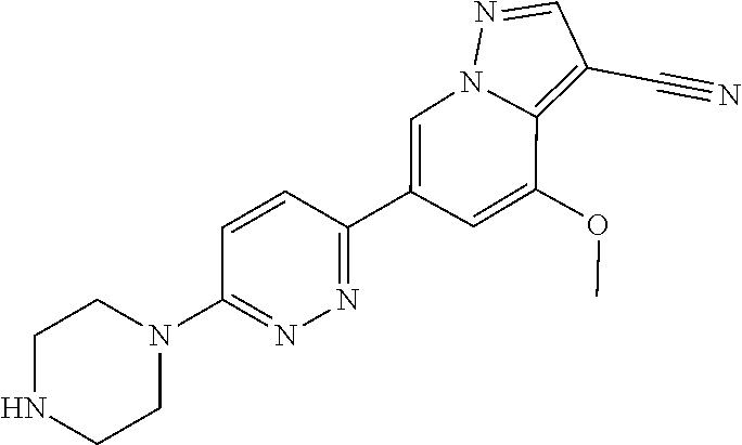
C1(C2=CN3C(=C(C#N)C=N3)C(OC)=C2)=NN=C(N2CCNCC2)C=C1
